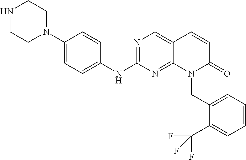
N1(C2=CC=C(NC3=NC=C4C(=N3)N(CC3=CC=CC=C3C(F)(F)F)C(=O)C=C4)C=C2)CCNCC1
